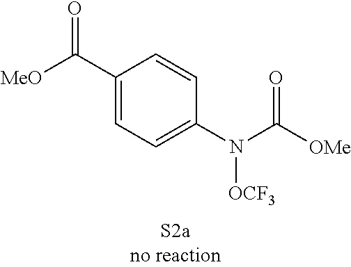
C1(C(=O)[MeO])=CC=C(N(C(=O)[OMe])[OCF3])C=C1
